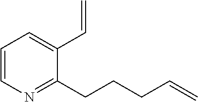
C1=CN=C(CCCC=C)C(C=C)=C1
